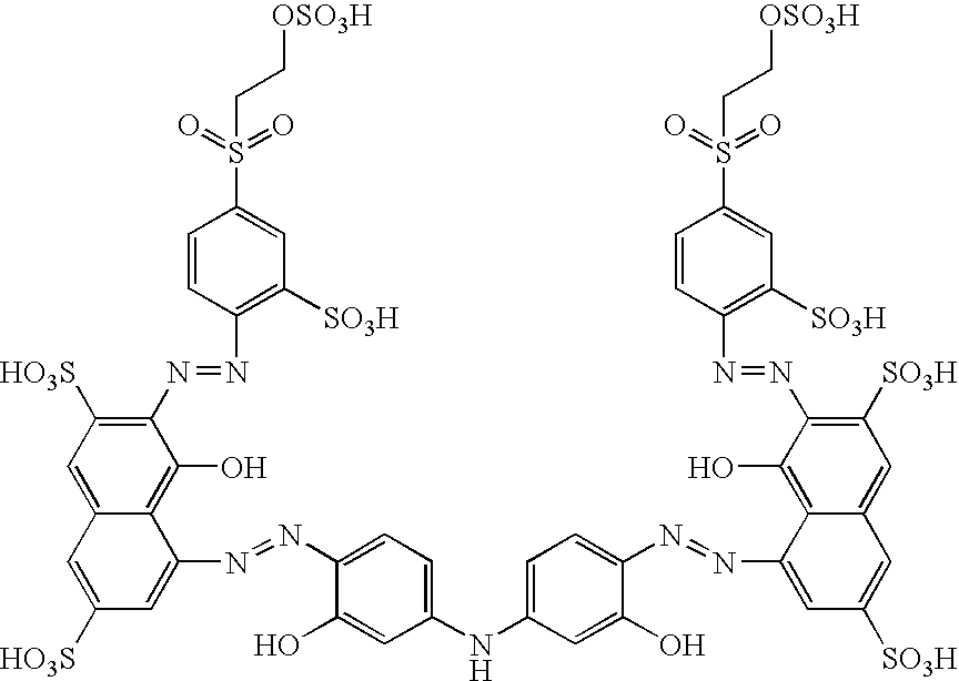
C1(N=NC2=C([SO3H])C=C(S(=O)(=O)CC[OSO3H])C=C2)=C([HO3S])C=C2C(=C1O)C(N=NC1=CC=C(NC3=CC=C(N=NC4=CC([SO3H])=CC5=CC([SO3H])=C(N=NC6=C([SO3H])C=C(S(=O)(=O)CC[OSO3H])C=C6)C(O)=C45)C(O)=C3)C=C1O)=CC([HO3S])=C2
